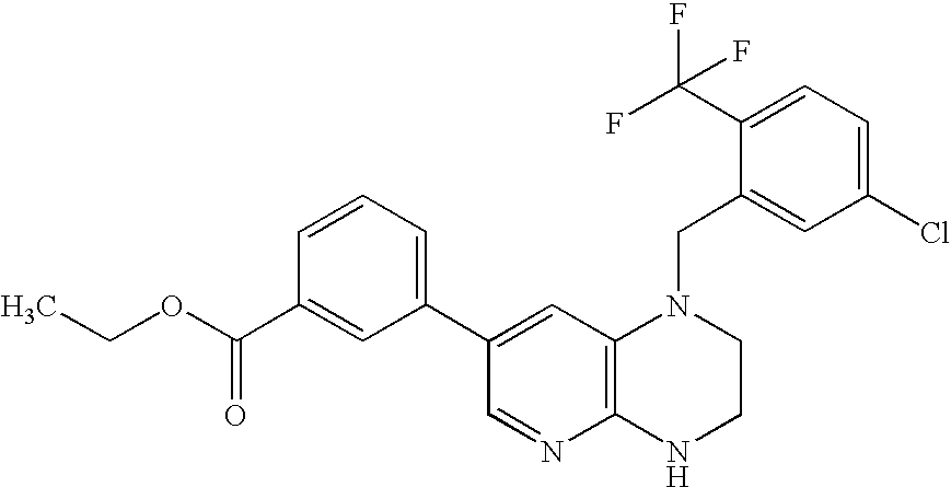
C12=C(NCCN1CC1=CC(Cl)=CC=C1C(F)(F)F)N=CC(C1=CC=CC(C(OCC)=O)=C1)=C2
